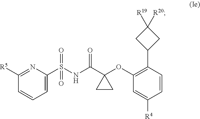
O=S(NC(C1(OC2=C(C3CC([R20])([R19])C3)C=CC([R4])=C2)CC1)=O)(C1=CC=CC([R5])=N1)=O
